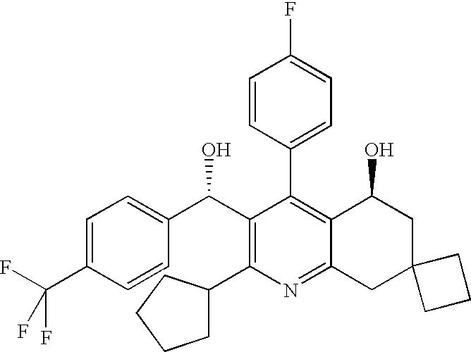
C1=C(C(F)(F)F)C=CC(C(C2=C(C3CCCC3)N=C3C(=C2C2=CC=C(F)C=C2)C(O)CC2(C3)CCC2)O)=C1
